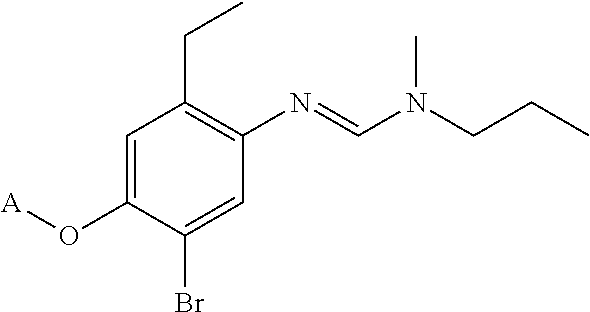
C1=C(O[A])C(Br)=CC(N=CN(CCC)C)=C1CC
